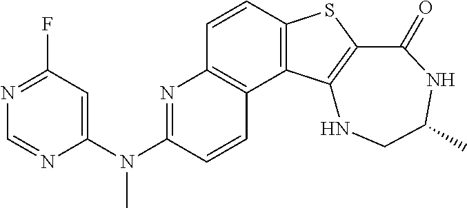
C1=CC2=C(C3=C1N=C(N(C1=CC(F)=NC=N1)C)C=C3)C1=C(S2)C(=O)NC(C)CN1
